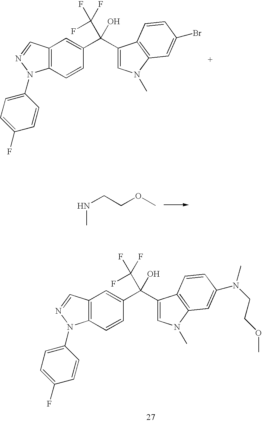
C12=C(C=CC(C(C3=CN(C)C4=C3C=CC(N(C)CCOC)=C4)(C(F)(F)F)O)=C1)N(C1=CC=C(F)C=C1)N=C2.C12=C(C=CC(C(C3=CN(C)C4=C3C=CC(Br)=C4)(C(F)(F)F)O)=C1)N(C1=CC=C(F)C=C1)N=C2.CNCCOC
